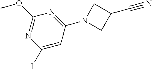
IC1=CC(N2CC(C#N)C2)=NC(OC)=N1
